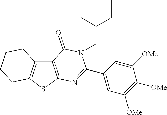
C12=C(SC3=C1CCCC3)N=C(C1=CC([OMe])=C([OMe])C([OMe])=C1)N(CC(CC)C)C2=O
